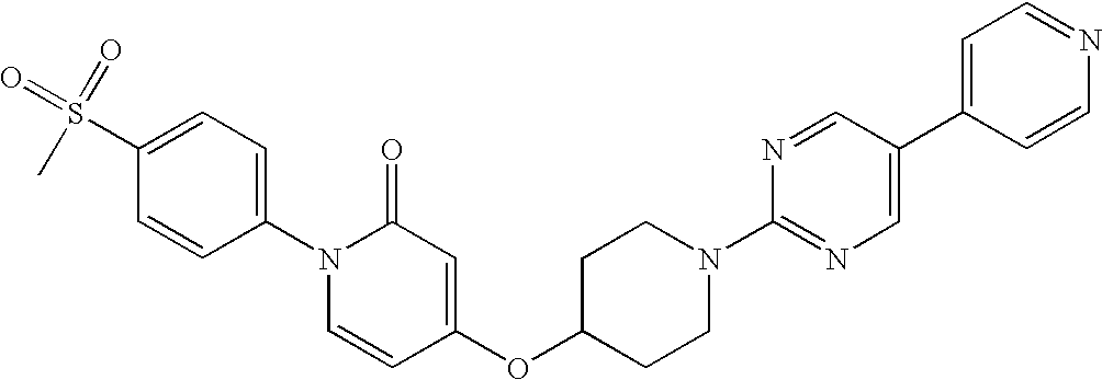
S(C1=CC=C(N2C=CC(OC3CCN(C4=NC=C(C5=CC=NC=C5)C=N4)CC3)=CC2=O)C=C1)(=O)(=O)C
